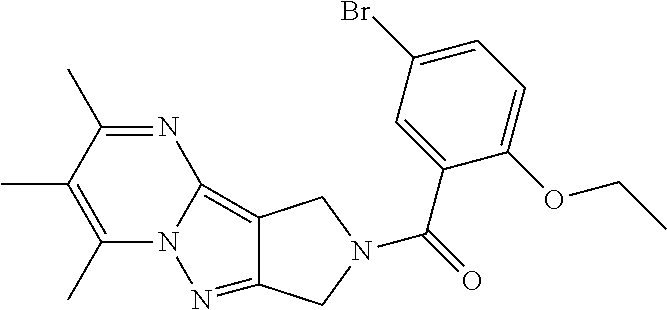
C1(C)=C(C)C(C)=NC2=C3C(=NN12)CN(C(=O)C1=CC(Br)=CC=C1OCC)C3
